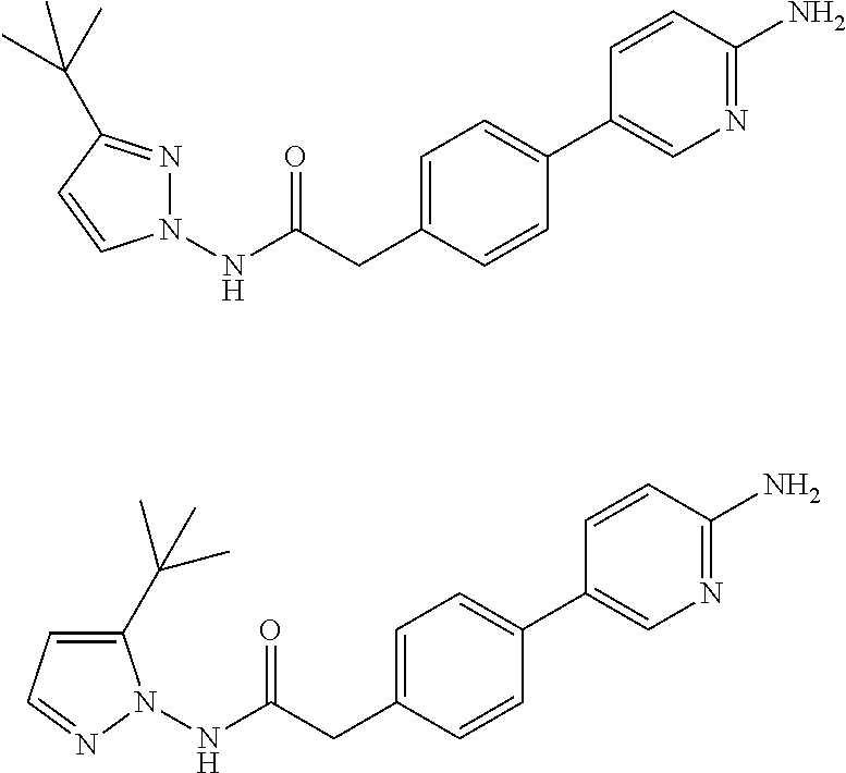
N1(NC(CC2=CC=C(C3=CN=C(N)C=C3)C=C2)=O)N=C(C(C)(C)C)C=C1.N(C(CC1=CC=C(C2=CN=C(N)C=C2)C=C1)=O)N1C(C(C)(C)C)=CC=N1
